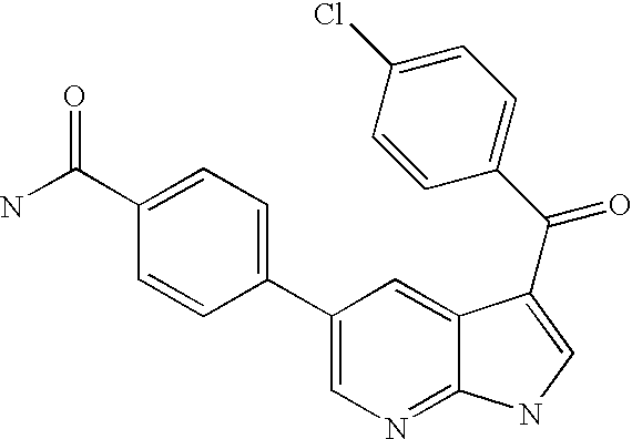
C1(C2=CC=C(C(N)=O)C=C2)=CN=C2C(=C1)C(C(=O)C1=CC=C(Cl)C=C1)=CN2
